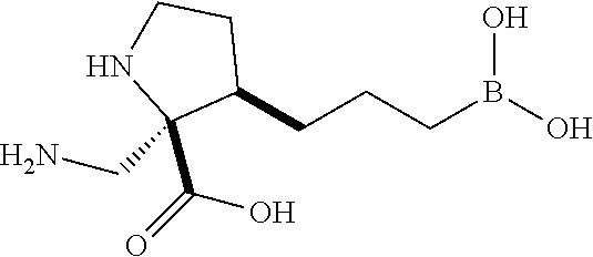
C1(CCCB(O)O)CCNC1(C(=O)O)CN
